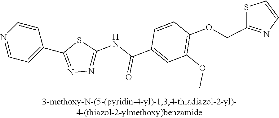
C1=NC=CC(C2=NN=C(NC(C3=CC(OC)=C(OCC4=NC=CS4)C=C3)=O)S2)=C1
